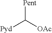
[Pent]C([OAc])[Pyd]
